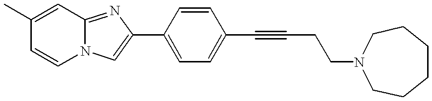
N12C(=NC(C3=CC=C(C#CCCN4CCCCCC4)C=C3)=C1)C=C(C)C=C2
